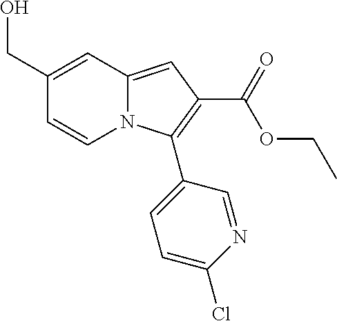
C(C1=CC2=CC(C(=O)OCC)=C(C3=CC=C(Cl)N=C3)N2C=C1)O
